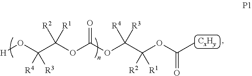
[H]OC(C(OC(OC(C(OC(C)=O)([R1])[R2])([R3])[R4])=O)([R1])[R2])([R3])[R4]
